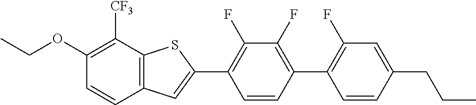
C1(OCC)=C([CF3])C2=C(C=C1)C=C(C1=C(F)C(F)=C(C3=C(F)C=C(CCC)C=C3)C=C1)S2
